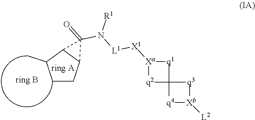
O=C1(N([L1][X1][Xa]2[q2]C3([q1]2)[q4][Xb]([L2])[q3]3)[R1])C2CCC(C)C21
